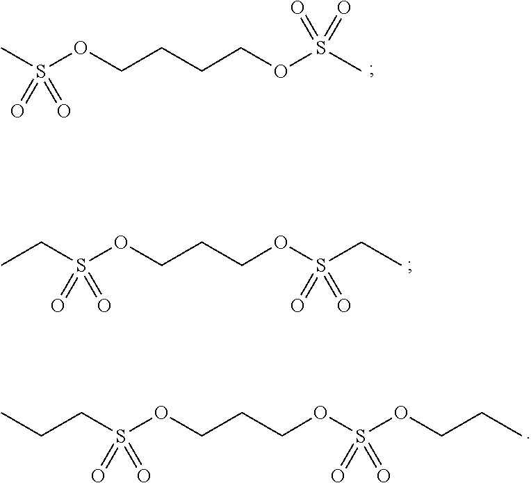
S(OCCCCOS(C)(=O)=O)(C)(=O)=O.S(OCCCOS(OCCC)(=O)=O)(CCC)(=O)=O.S(OCCCOS(CC)(=O)=O)(CC)(=O)=O
